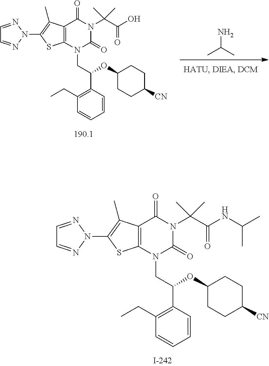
NC(C)C.C12=C(N(CC(C3=C(CC)C=CC=C3)OC3CCC([CN])CC3)C(=O)N(C(C(O)=O)(C)C)C1=O)SC(N1N=CC=N1)=C2C.C12=C(N(CC(C3=C(CC)C=CC=C3)OC3CCC([CN])CC3)C(=O)N(C(C(NC(C)C)=O)(C)C)C1=O)SC(N1N=CC=N1)=C2C
